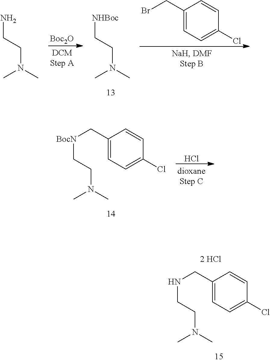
NCCN(C)C.[Boc2O].[NHBoc]CCN(C)C.C1(CBr)=CC=C(Cl)C=C1.[BocN](CCN(C)C)CC1=CC=C(Cl)C=C1.Cl.N(CCN(C)C)CC1=CC=C(Cl)C=C1
